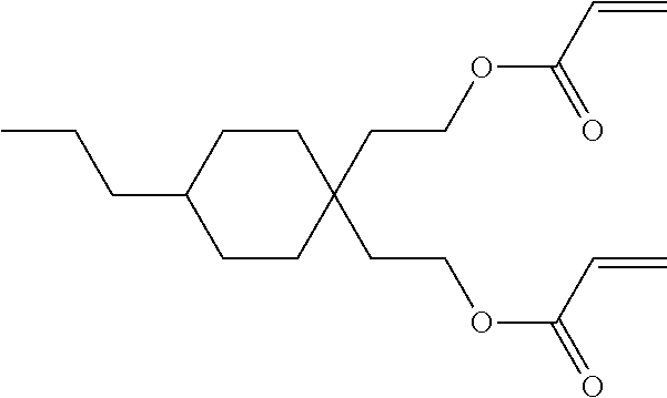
C1CC(CCC)CCC1(CCOC(=O)C=C)CCOC(C=C)=O
